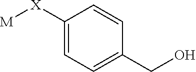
C1=C([X][M])C=CC(CO)=C1
